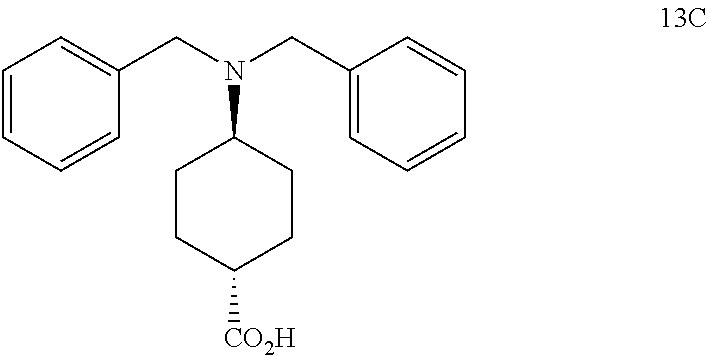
C1=CC=CC(CN(CC2=CC=CC=C2)C2CCC([CO2H])CC2)=C1
